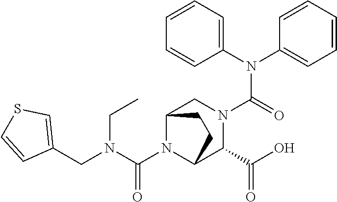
C(N1C2C(C(=O)O)N(C(N(C3=CC=CC=C3)C3=CC=CC=C3)=O)CC1CC2)(N(CC1=CSC=C1)CC)=O
